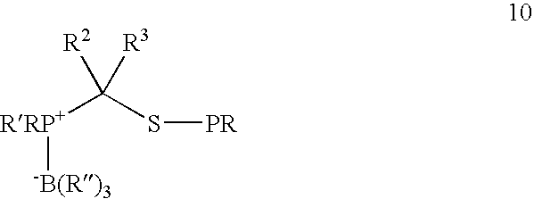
[RRP+](C(S[PR])([R2])[R3])[-B(R)3]
